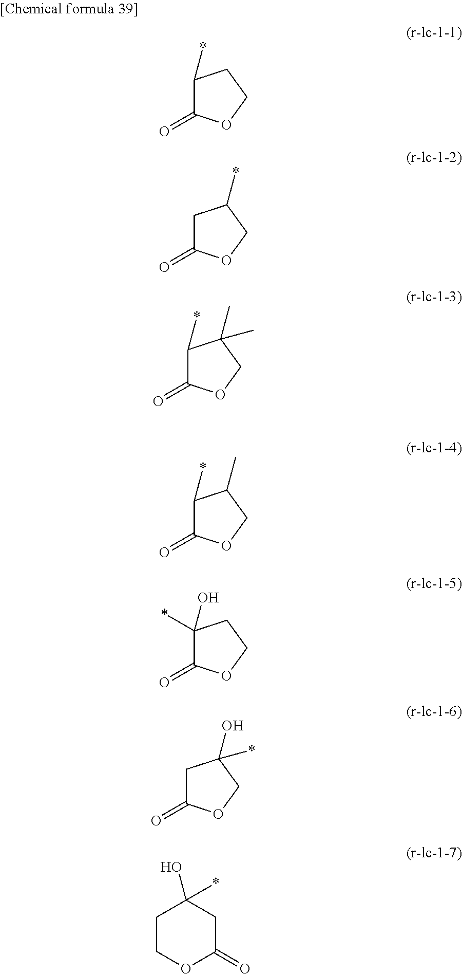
C1(*)C(=O)OCC1.C1C(=O)OCC1*.C1(*)C(=O)OCC1(C)C.C1(*)C(=O)OCC1C.C1(O)(*)C(=O)OCC1.C1C(=O)OCC1(O)*.C1COC(=O)CC1(O)*
